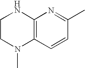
C12=C(C=CC(C)=N1)N(C)CCN2
